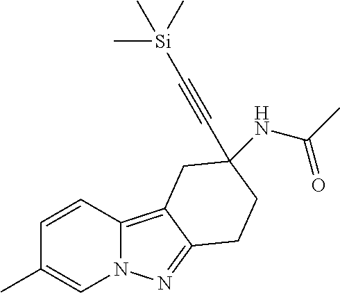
C1=CC2=C3C(=NN2C=C1C)CCC(NC(C)=O)(C#C[Si](C)(C)C)C3
